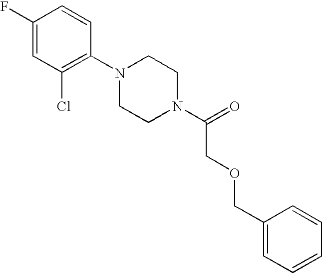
C1(F)=CC(Cl)=C(N2CCN(C(=O)COCC3=CC=CC=C3)CC2)C=C1
